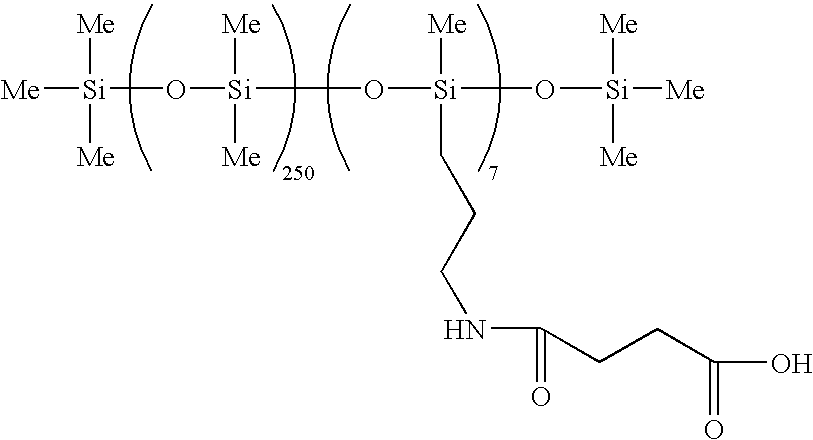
[Me][Si]([Me])([Me])O[Si]([Me])([Me])O[Si]([Me])(CCCNC(=O)CCC(=O)O)O[Si]([Me])([Me])[Me]
